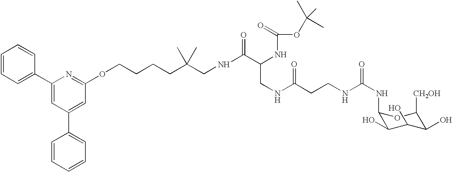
C1=CC=C(C2=CC(C3=CC=CC=C3)=CC(OCCCCC(C)(C)CNC(C(NC(=O)OC(C)(C)C)CNC(CCNC(NC3C(O)C(O)C(O)C([CH2OH])O3)=O)=O)=O)=N2)C=C1
